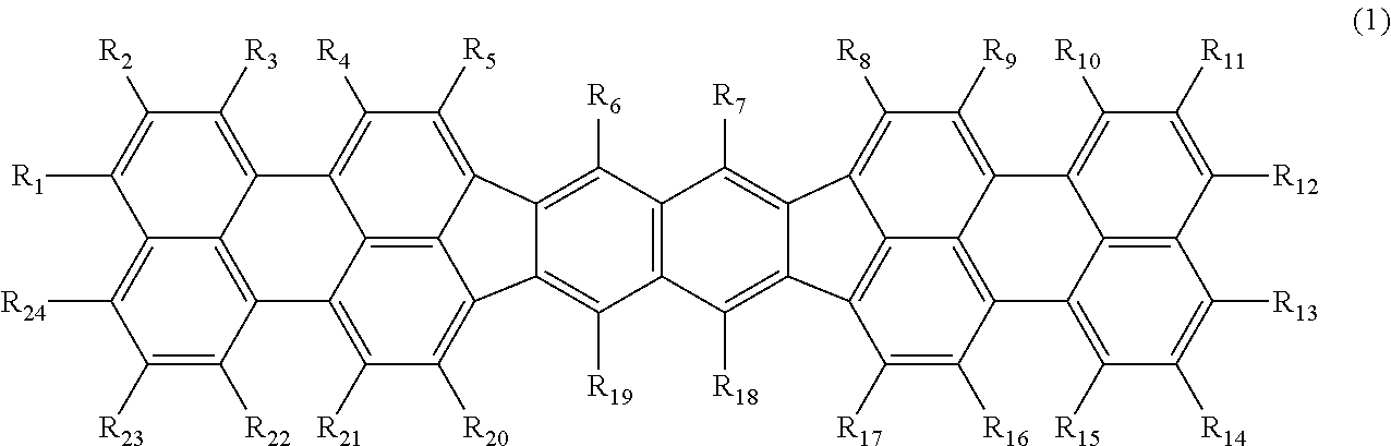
C12=C([R3])C([R2])=C([R1])C3=C([R24])C([R23])=C([R22])C(=C13)C1=C([R21])C([R20])=C3C4=C1C2=C([R4])C([R5])=C4C1=C([R6])C2=C(C([R19])=C31)C([R18])=C1C3=C4C5=C(C6=C([R15])C([R14])=C([R13])C7=C6C(=C([R10])C([R11])=C7[R12])C5=C([R9])C([R8])=C4C1=C2[R7])C([R16])=C3[R17]
